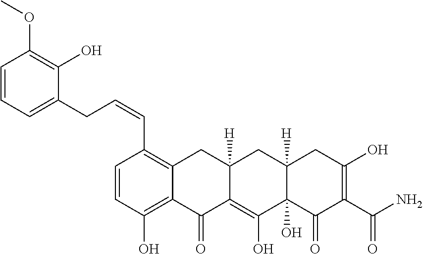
C1=CC(O)=C2C(=C1C=CCC1=CC=CC(OC)=C1O)CC1([H])C(=C(O)C3(O)C([H])(C1)CC(O)=C(C(N)=O)C3=O)C2=O
